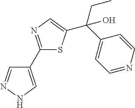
C1(C2=NC=C(C(C3=CC=NC=C3)(CC)O)S2)=CNN=C1
